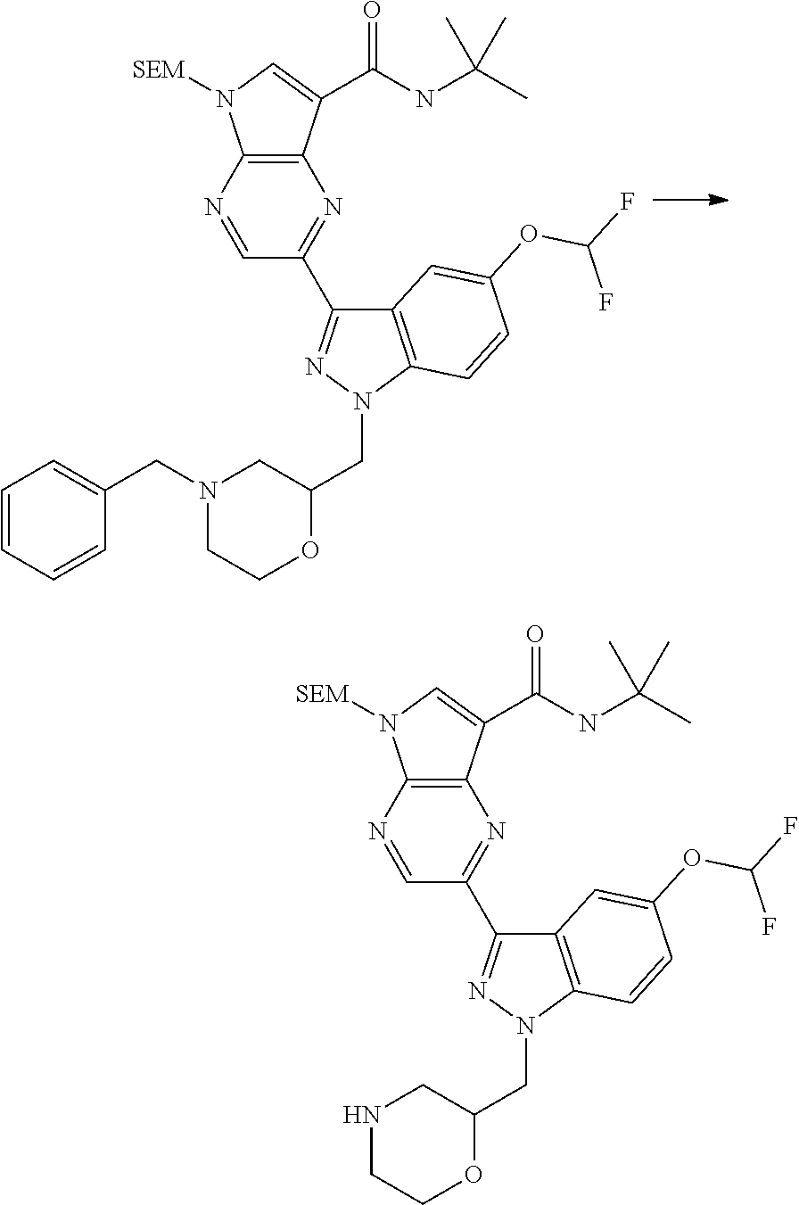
C12=C(C(C(NC(C)(C)C)=O)=CN1[SEM])N=C(C1=NN(CC3CNCCO3)C3=C1C=C(OC(F)F)C=C3)C=N2.C12=C(C(C(NC(C)(C)C)=O)=CN1[SEM])N=C(C1=NN(CC3CN(CC4=CC=CC=C4)CCO3)C3=C1C=C(OC(F)F)C=C3)C=N2
